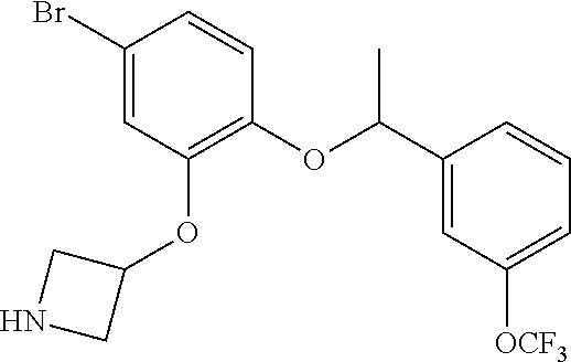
C(OC1=C(OC2CNC2)C=C(Br)C=C1)(C1=CC([OCF3])=CC=C1)C
